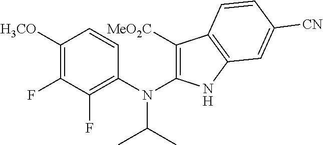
C1([H3CO])=C(F)C(F)=C(N(C2=C([MeO2C])C3=C(N2)C=C([CN])C=C3)C(C)C)C=C1
